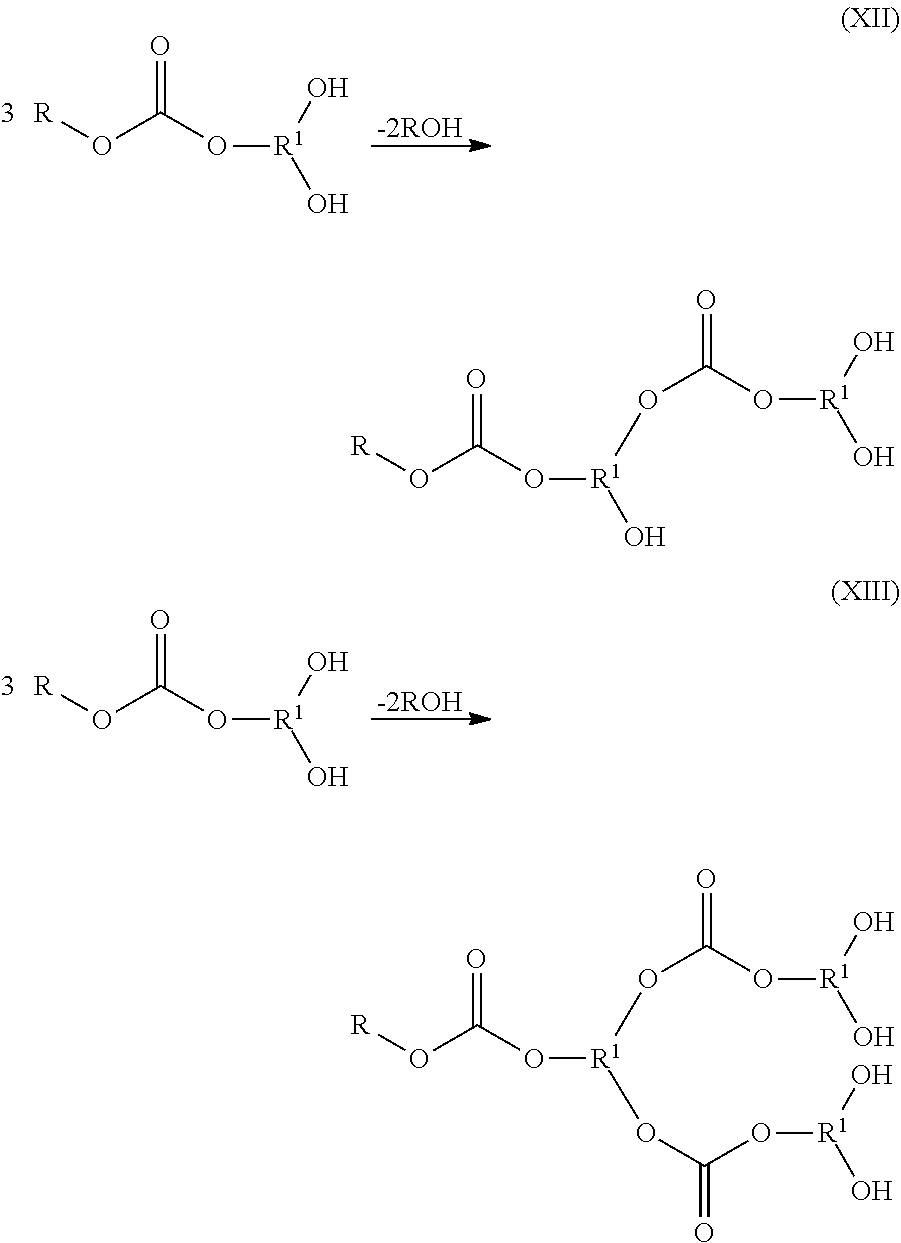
[R]OC(O[R1](O)O)=O.[-2ROH].[R]OC(O[R1](O)O)=O.[-2ROH].O([R1](O)OC(O[R1](O)O)=O)C(O[R])=O.O([R1](OC(O[R1](O)O)=O)OC(O[R1](O)O)=O)C(O[R])=O
